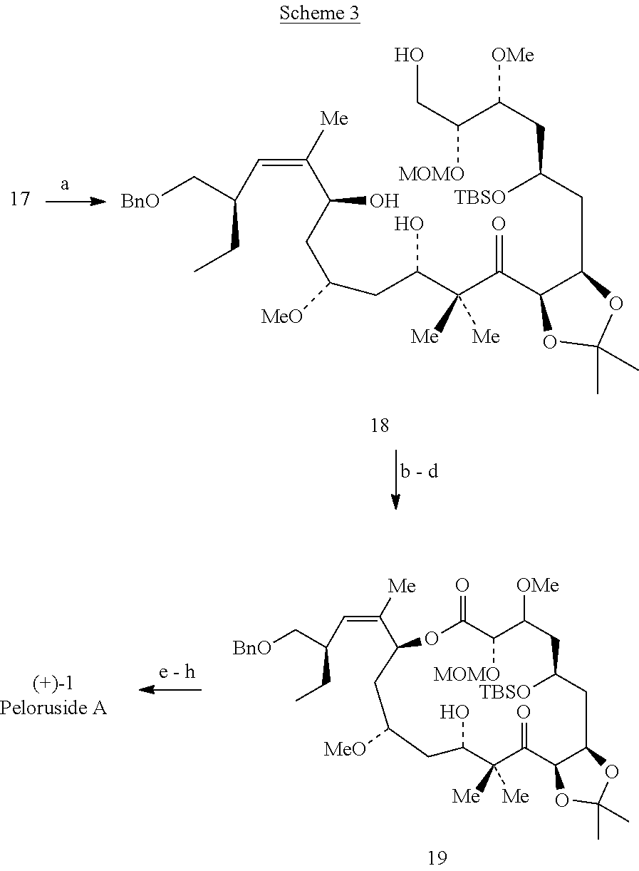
OC(C(C(=O)C1C(CC(CC(C([MOMO])CO)[OMe])[TBSO])OC(C)(C)O1)([Me])[Me])CC([MeO])CC(O)C(=CC(CC)C[BnO])[Me].OC1C([Me])([Me])C(=O)C2C(CC([TBSO])CC([OMe])C([MOMO])C(=O)OC(C([Me])=CC(C[BnO])CC)CC([MeO])C1)OC(C)(C)O2
